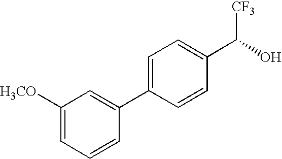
OC(C1=CC=C(C2=CC([H3CO])=CC=C2)C=C1)[CF3]
